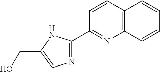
C1=CC2=C(N=C1C1=NC=C(CO)N1)C=CC=C2
